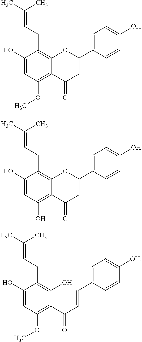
C1(O)=CC(OC)=C2C(=C1CC=C(C)C)OC(C1=CC=C(O)C=C1)CC2=O.C1(O)=CC(O)=C2C(=C1CC=C(C)C)OC(C1=CC=C(O)C=C1)CC2=O.C1(O)=CC(OC)=C(C(C=CC2=CC=C([OH])C=C2)=O)C(O)=C1CC=C(C)C
